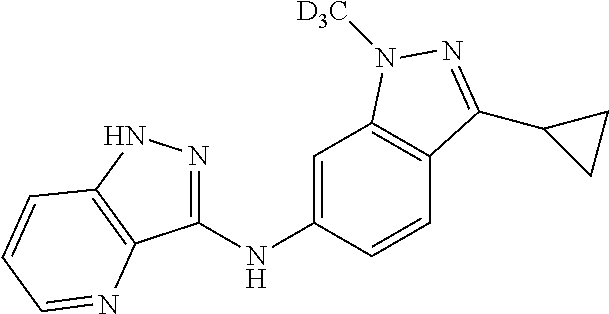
C1(NC2=CC3=C(C=C2)C(C2CC2)=NN3[D3C])=NNC2=C1N=CC=C2
